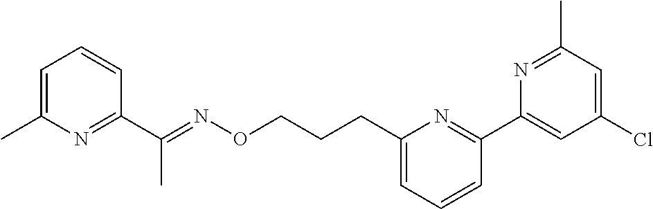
C1=C(C)N=C(C(=NOCCCC2=CC=CC(C3=CC(Cl)=CC(C)=N3)=N2)C)C=C1
